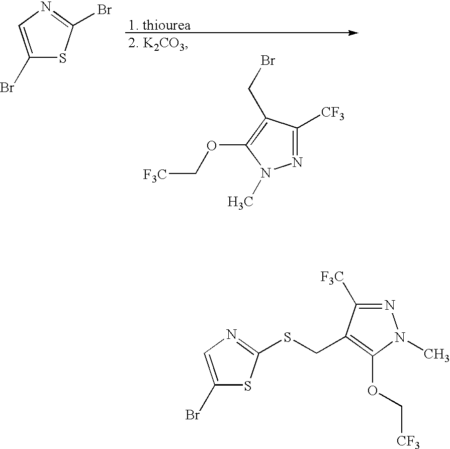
[1. thiourea].[2. K2CO3].N1=C([CF3])C(CBr)=C(OC[F3C])N1C.C1(Br)=CN=C(Br)S1.C1(Br)=CN=C(SCC2=C(OC[CF3])N(C)N=C2[F3C])S1
